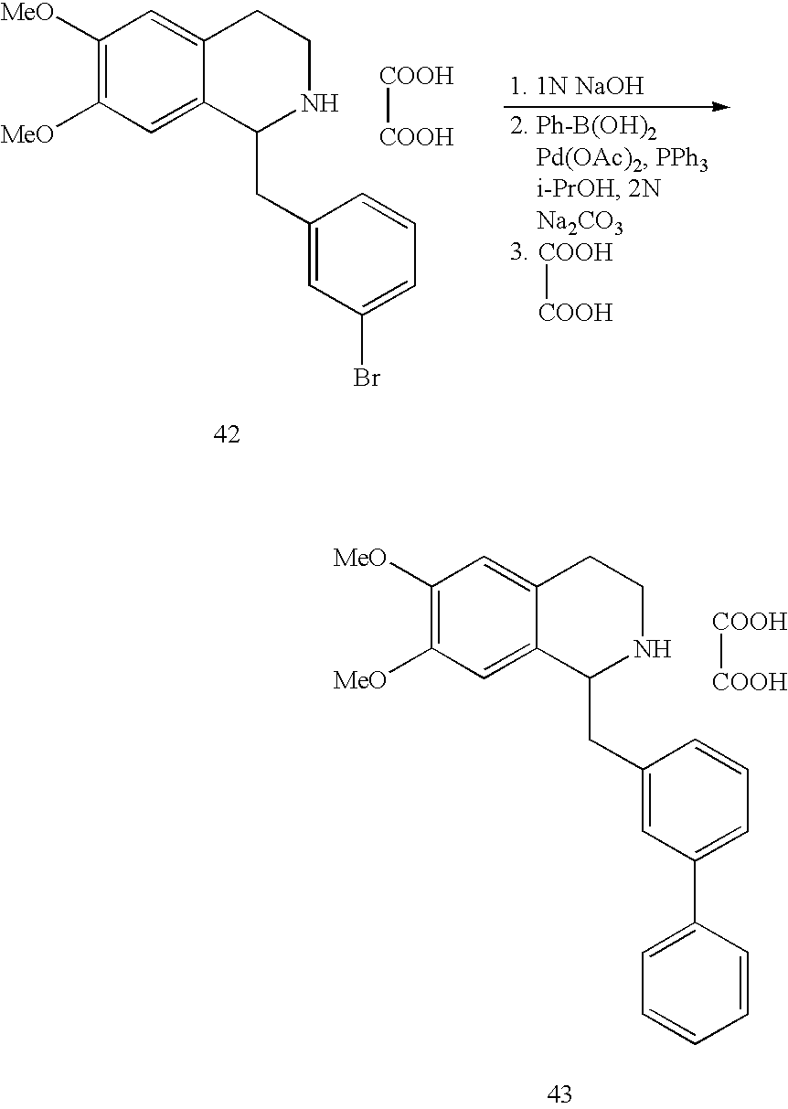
C1([MeO])=C([MeO])C=C2C(=C1)CCNC2CC1=CC(Br)=CC=C1.[COOH][COOH].[COOH][COOH].C1([MeO])=C([MeO])C=C2C(=C1)CCNC2CC1=CC(C2=CC=CC=C2)=CC=C1.[COOH][COOH]
